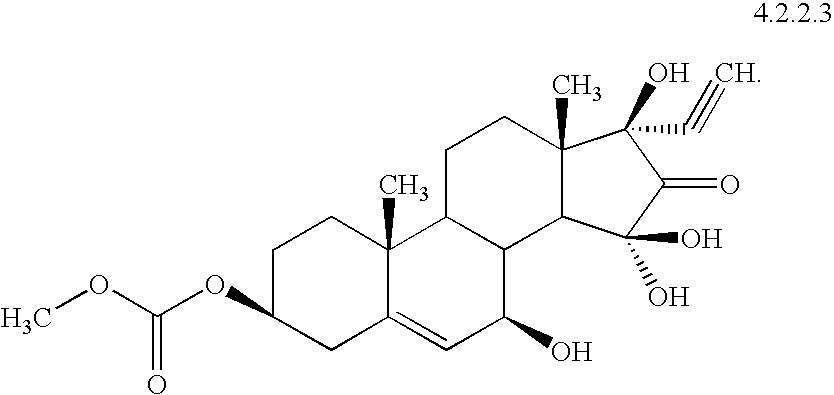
COC(=O)OC1CC2=CC(O)C3C(C2(C)CC1)CCC1(C)C3C(O)(O)C(=O)C1(O)C#C
